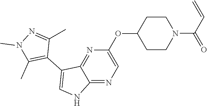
O(C1CCN(C(C=C)=O)CC1)C1=CN=C2C(=N1)C(C1=C(C)N(C)N=C1C)=CN2
